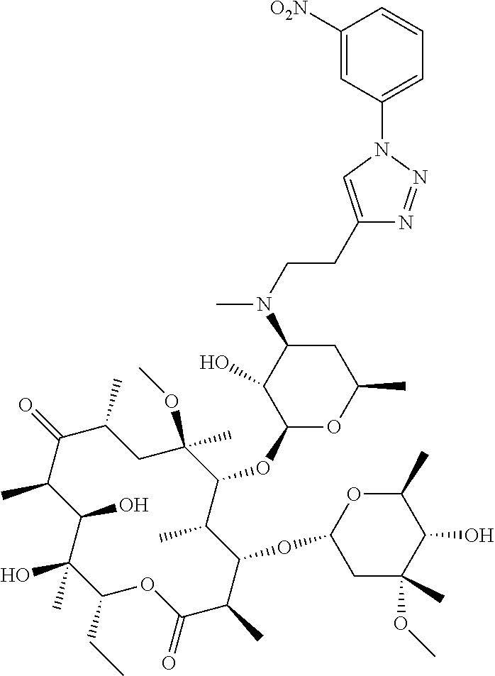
C1(CC)C(C)(O)C(O)C(C)C(=O)C(C)CC(OC)(C)C(OC2OC(C)CC(N(C)CCC3=CN(C4=CC=CC([O2N])=C4)N=N3)C2O)C(C)C(OC2CC(C)(OC)C(O)C(C)O2)C(C)C(=O)O1
